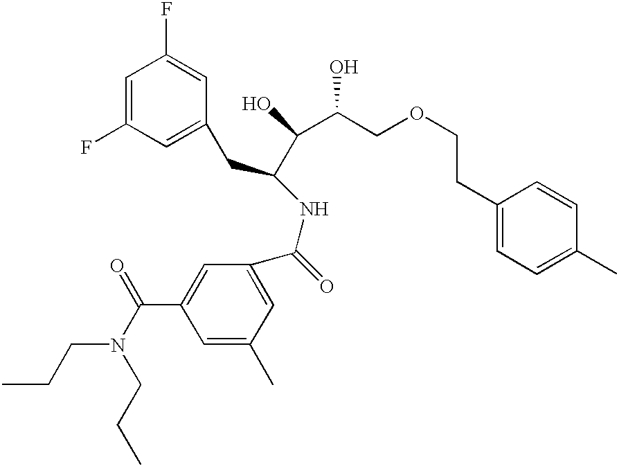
C1=C(C)C=C(C(=O)NC(CC2=CC(F)=CC(F)=C2)C(O)C(COCCC2=CC=C(C)C=C2)O)C=C1C(=O)N(CCC)CCC
